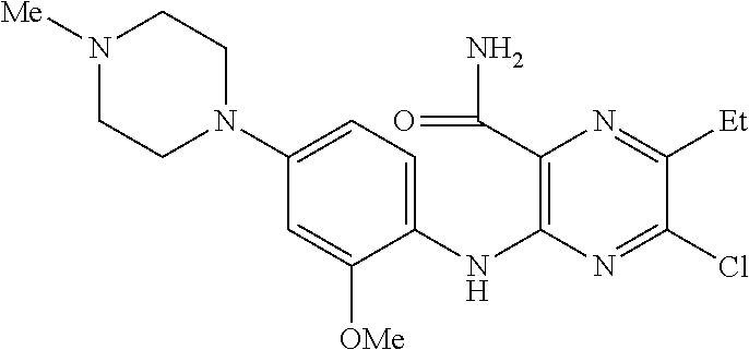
C1(N2CCN([Me])CC2)=CC=C(NC2=C(C(=O)N)N=C([Et])C(Cl)=N2)C([OMe])=C1
